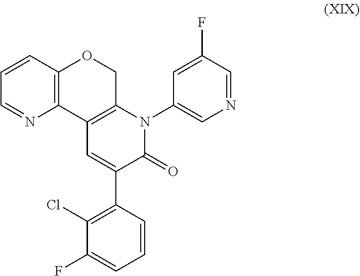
C12=C(COC3=C1N=CC=C3)N(C1=CN=CC(F)=C1)C(=O)C(C1=C(Cl)C(F)=CC=C1)=C2
